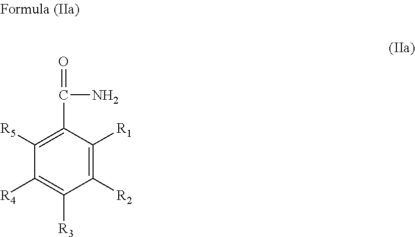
C1([R5])=C(C(N)=O)C([R1])=C([R2])C([R3])=C1[R4]
